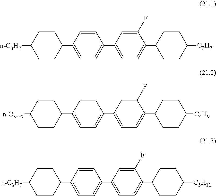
C1CC([n-C3H7])CCC1C1=CC=C(C2=CC=C(C3CCC([C3H7])CC3)C(F)=C2)C=C1.C1CC([n-C3H7])CCC1C1=CC=C(C2=CC=C(C3CCC([C4H9])CC3)C(F)=C2)C=C1.C1CC([n-C3H7])CCC1C1=CC=C(C2=CC=C(C3CCC([C5H11])CC3)C(F)=C2)C=C1
